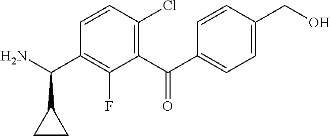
C1(C(C2=CC=C(CO)C=C2)=O)=C(Cl)C=CC(C(N)C2CC2)=C1F
